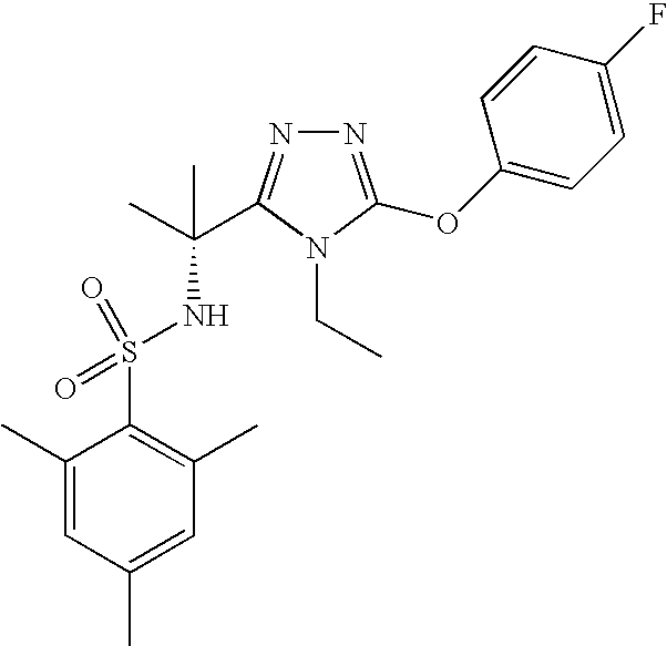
C1(C)=CC(C)=CC(C)=C1S(NC(C)(C)C1=NN=C(OC2=CC=C(F)C=C2)N1CC)(=O)=O
